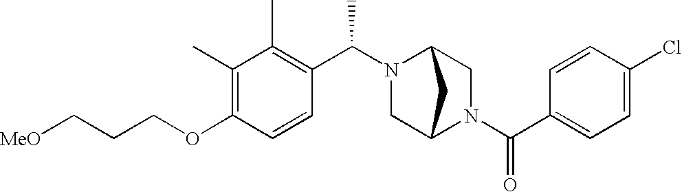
C(CCOC1=C(C)C(C)=C(C(N2CC3N(C(C4=CC=C(Cl)C=C4)=O)CC2C3)C)C=C1)[MeO]
